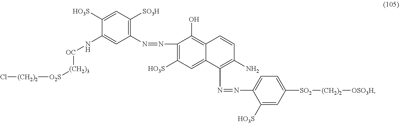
C1(N=NC2=C([SO3H])C=C([HO3S])C(N[OC][(CH2)3][O2S][(CH2)2]Cl)=C2)=C([HO3S])C=C2C(=C1O)C=CC(N)=C2N=NC1=CC=C([SO2][(CH2)2][OSO3H])C=C1[HO3S]
